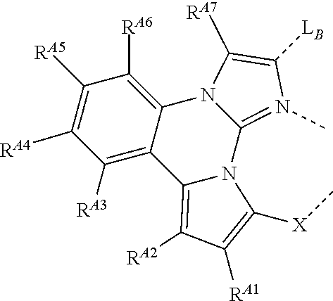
C12=N(C)C([LB])=C([RA7])N1C1=C([RA6])C([RA5])=C([RA4])C([RA3])=C1C1=C([RA2])C([RA1])=C([X]C)N21
